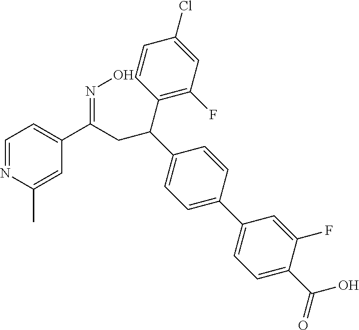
C1=NC(C)=CC(C(CC(C2=CC=C(C3=CC=C(C(O)=O)C(F)=C3)C=C2)C2=C(F)C=C(Cl)C=C2)=NO)=C1
